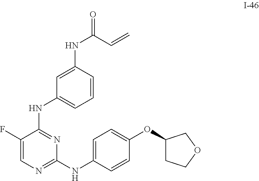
C1=CC(NC(C=C)=O)=CC(NC2=NC(NC3=CC=C(OC4CCOC4)C=C3)=NC=C2F)=C1
